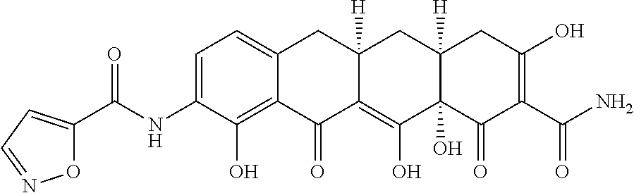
C1=C(NC(=O)C2=CC=NO2)C(O)=C2C(=C1)CC1([H])C(=C(O)C3(O)C([H])(C1)CC(O)=C(C(N)=O)C3=O)C2=O
